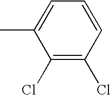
C1(Cl)=C(Cl)C=CC=C1C
